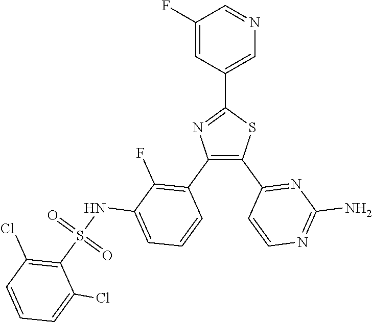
C1=C(C2=NC(C3=C(F)C(NS(C4=C(Cl)C=CC=C4Cl)(=O)=O)=CC=C3)=C(C3=NC(N)=NC=C3)S2)C=C(F)C=N1
